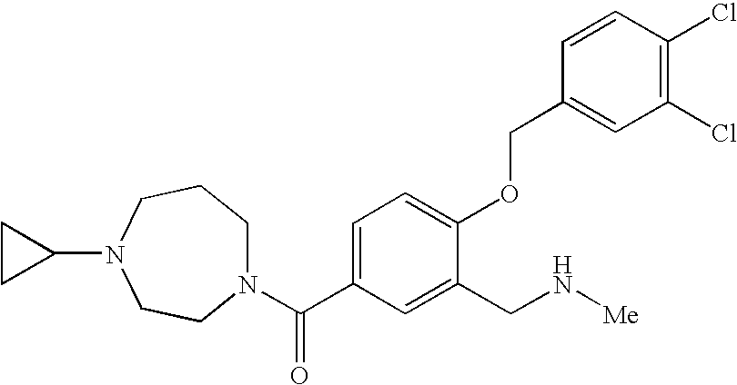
N1(C(C2=CC=C(OCC3=CC(Cl)=C(Cl)C=C3)C(CN[Me])=C2)=O)CCCN(C2CC2)CC1
